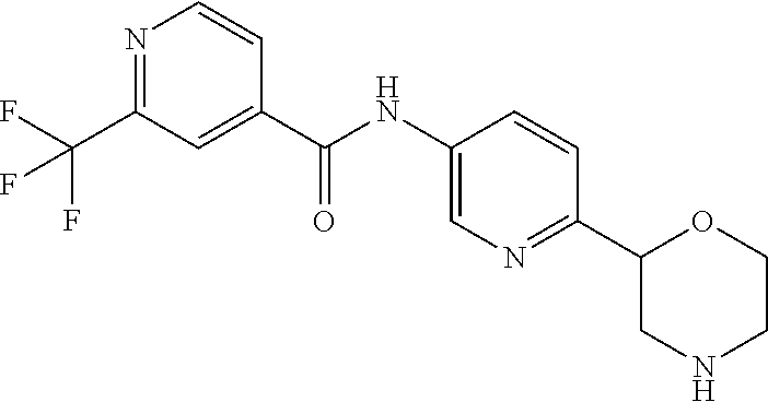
C(NC1=CN=C(C2CNCCO2)C=C1)(=O)C1=CC(C(F)(F)F)=NC=C1
